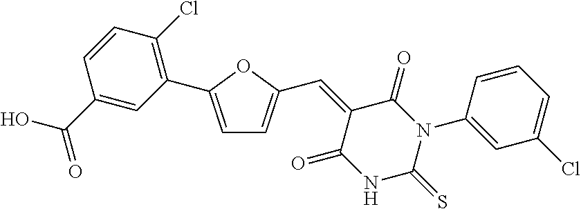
C1=C(C2=C(Cl)C=CC(C(O)=O)=C2)OC(C=C2C(=O)NC(=S)N(C3=CC(Cl)=CC=C3)C2=O)=C1
